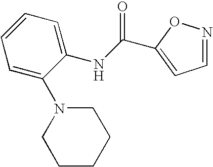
C1=NOC(C(NC2=CC=CC=C2N2CCCCC2)=O)=C1
